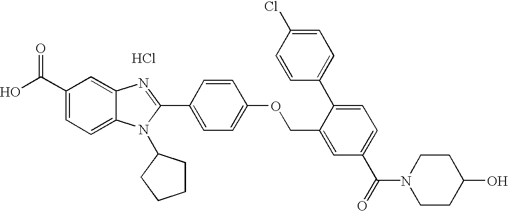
OC(C1=CC=C2C(=C1)N=C(C1=CC=C(OCC3=CC(C(=O)N4CCC(O)CC4)=CC=C3C3=CC=C(Cl)C=C3)C=C1)N2C1CCCC1)=O.Cl
